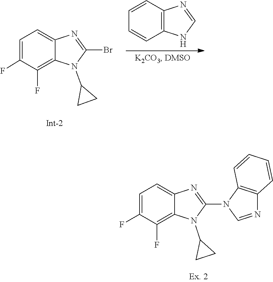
C1(Br)=NC2=CC=C(F)C(F)=C2N1C1CC1.C12=C(C=CC=C1)N=CN2.C12=C(C=CC=C1)N=CN2C1=NC2=CC=C(F)C(F)=C2N1C1CC1
